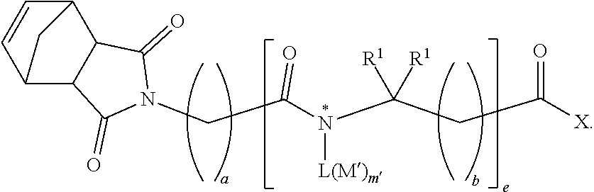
C12C=CC(C3C1C(=O)N(CC(N([L(M)m])C(CC([X])=O)([R1])[R1])=O)C3=O)C2
